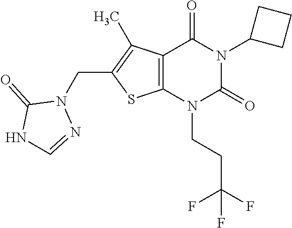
C12=C(N(CCC(F)(F)F)C(=O)N(C3CCC3)C1=O)SC(CN1C(=O)NC=N1)=C2C
